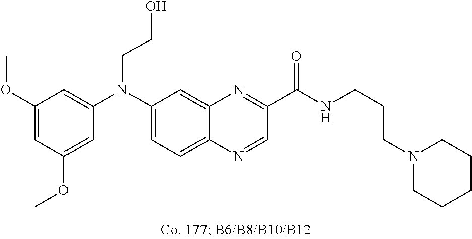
C1(OC)=CC(OC)=CC(N(C2=CC=C3C(=C2)N=C(C(NCCCN2CCCCC2)=O)C=N3)CCO)=C1
